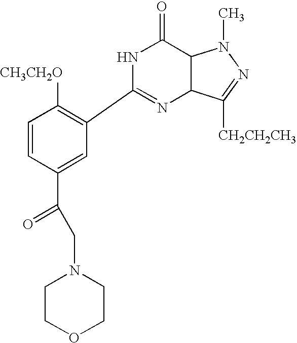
N1C(C2=C([CH3CH2O])C=CC(C(CN3CCOCC3)=O)=C2)=NC2C(C1=O)N(C)N=C2[CH2CH2CH3]
